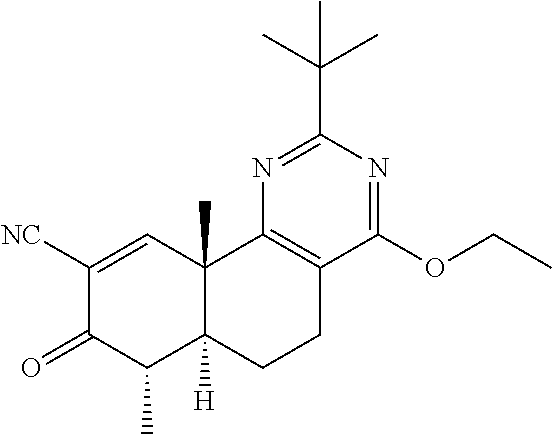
C1([NC])=CC2(C)C([H])(C(C)C1=O)CCC1=C2N=C(C(C)(C)C)N=C1OCC
